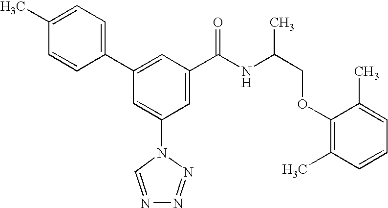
C1(C2=CC(C(NC(COC3=C(C)C=CC=C3C)C)=O)=CC(N3C=NN=N3)=C2)=CC=C(C)C=C1
